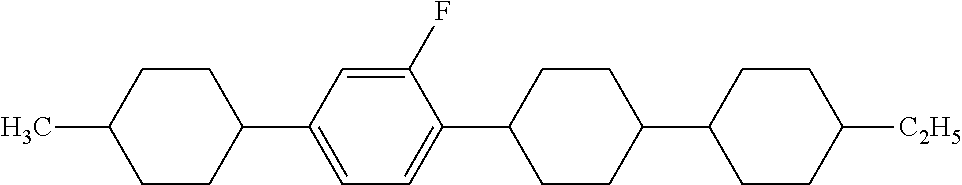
C1CC(C2=CC=C(C3CCC(C4CCC([C2H5])CC4)CC3)C(F)=C2)CCC1C
